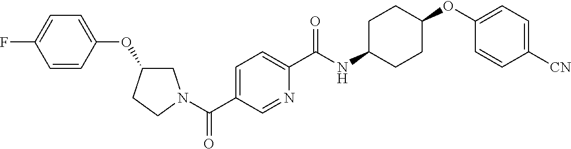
N(C(C1=CC=C(C(=O)N2CC(OC3=CC=C(F)C=C3)CC2)C=N1)=O)C1CCC(OC2=CC=C([CN])C=C2)CC1
